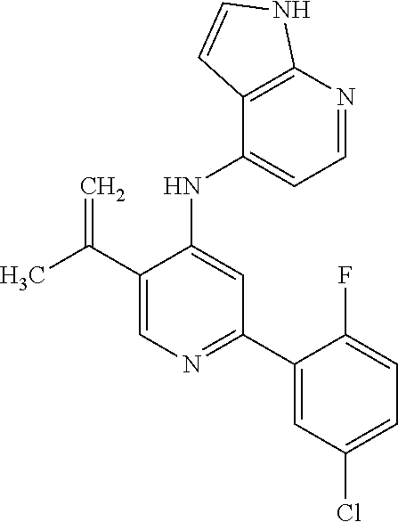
C1(NC2=CC(C3=CC(Cl)=CC=C3F)=NC=C2C(C)=C)=CC=NC2=C1C=CN2
